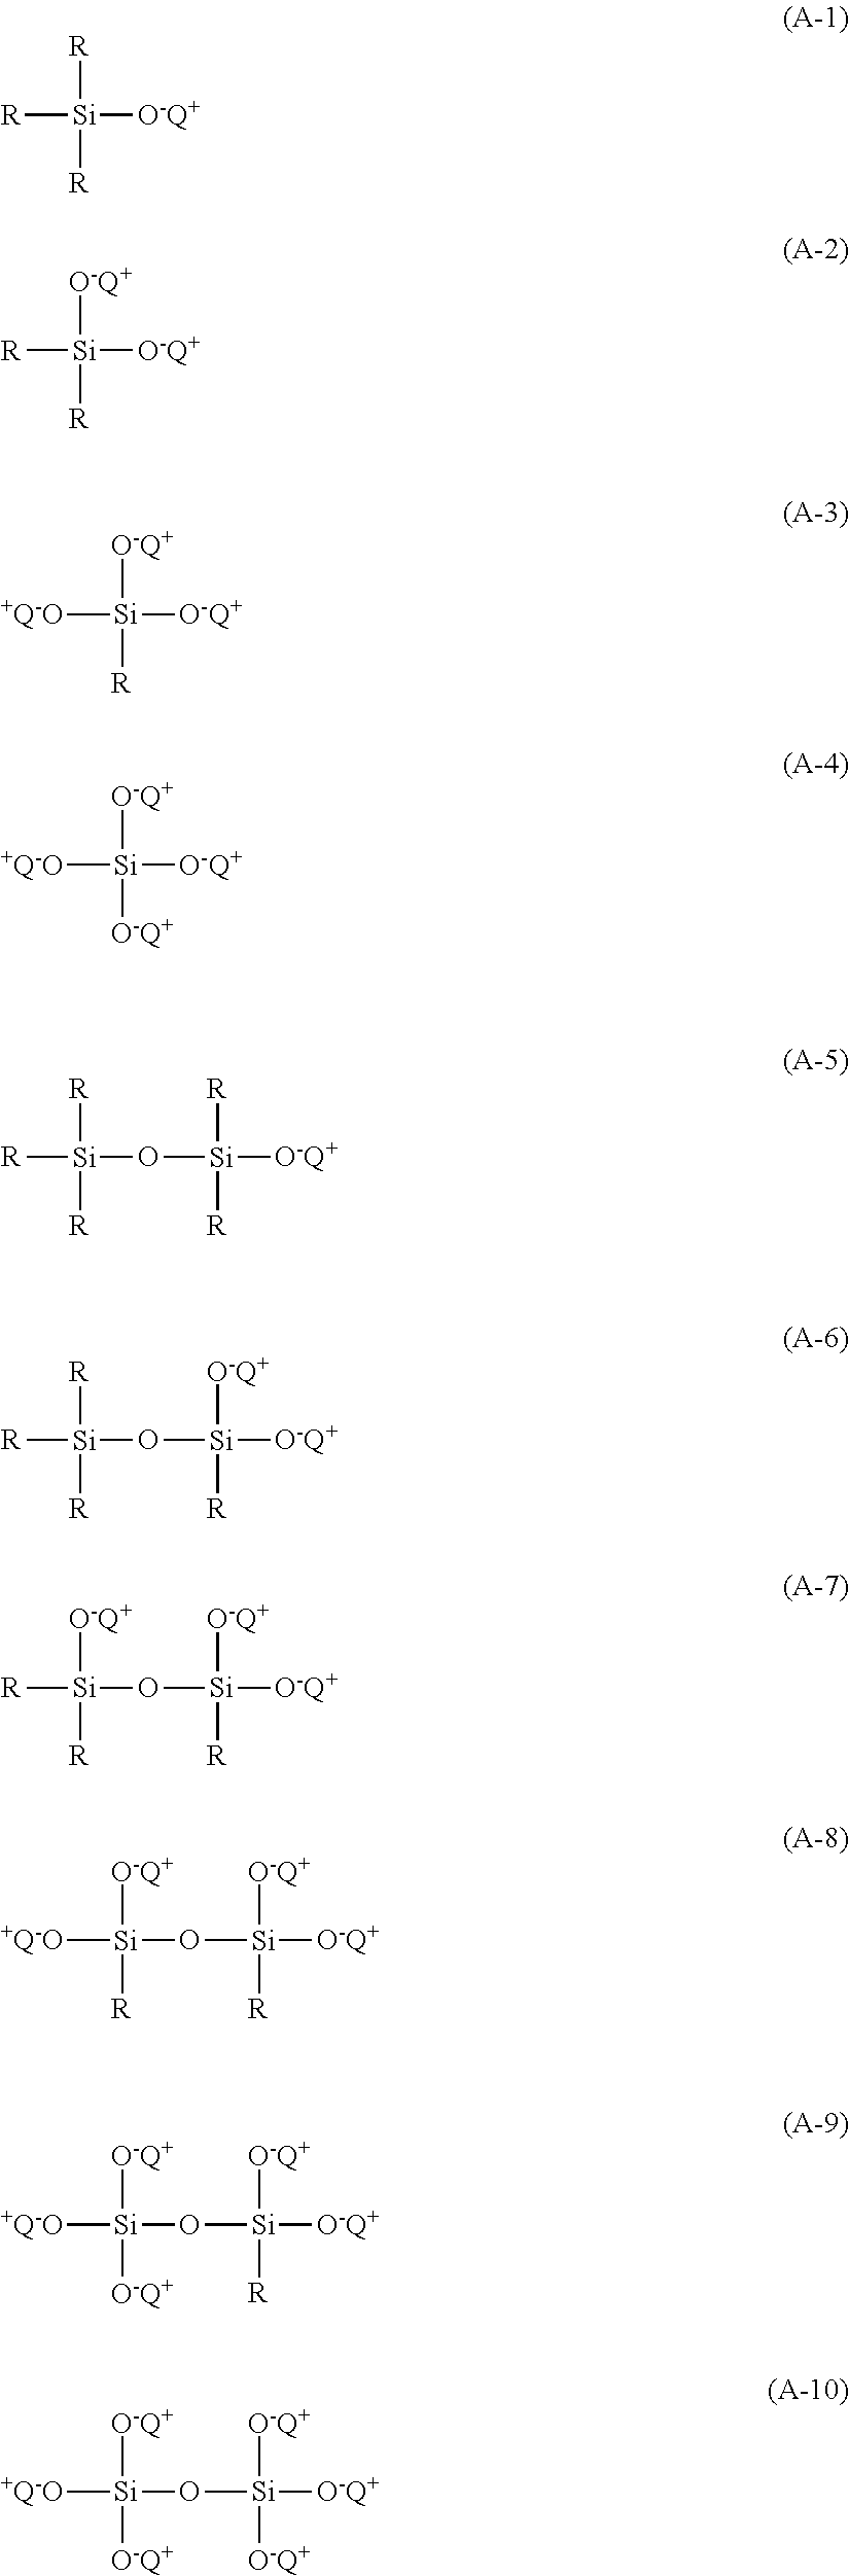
[R][Si]([O-Q+])([R])[R].[R][Si]([O-Q+])([O-Q+])[R].[+Q-O][Si]([O-Q+])([O-Q+])[R].[+Q-O][Si]([O-Q+])([O-Q+])[O-Q+].[Si]([O-Q+])([R])([R])O[Si]([R])([R])[R].[Si]([O-Q+])([O-Q+])([R])O[Si]([R])([R])[R].[Si]([O-Q+])([O-Q+])([R])O[Si]([R])([O-Q+])[R].[Si]([O-Q+])([O-Q+])([R])O[Si]([+Q-O])([O-Q+])[R].[Si]([O-Q+])([O-Q+])([R])O[Si]([+Q-O])([O-Q+])[O-Q+].[Si]([O-Q+])([O-Q+])([O-Q+])O[Si]([+Q-O])([O-Q+])[O-Q+]
